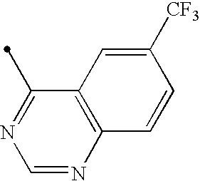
C1=NC2=C(C(C)=N1)C=C([CF3])C=C2
